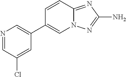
N1=CC(Cl)=CC(C2=CN3C(=NC(N)=N3)C=C2)=C1
